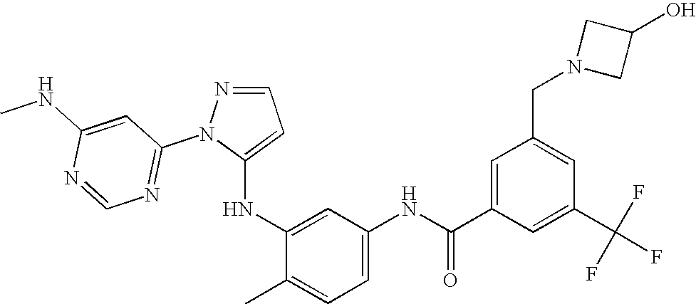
C1=NN(C2=NC=NC(NC)=C2)C(NC2=CC(NC(C3=CC(CN4CC(O)C4)=CC(C(F)(F)F)=C3)=O)=CC=C2C)=C1
